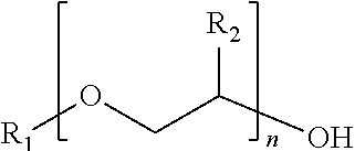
[R2]C(O)CO[R1]
